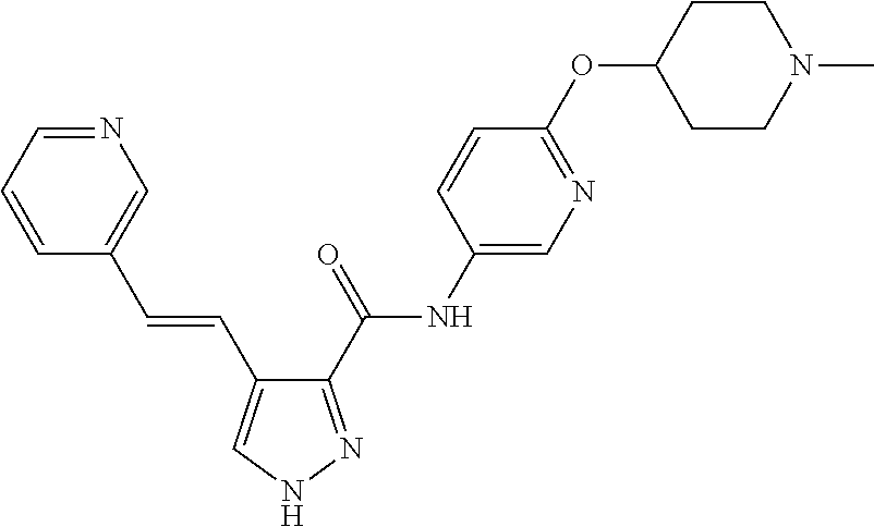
C1(C(NC2=CN=C(OC3CCN(C)CC3)C=C2)=O)=NNC=C1C=CC1=CN=CC=C1
